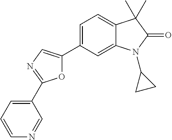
O1C(C2=CC=C3C(=C2)N(C2CC2)C(=O)C3(C)C)=CN=C1C1=CC=CN=C1
